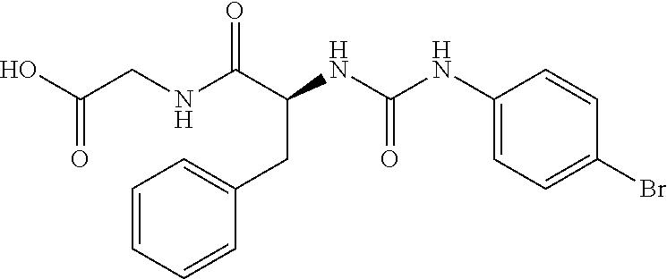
N(C(C(NC(NC1=CC=C(Br)C=C1)=O)CC1=CC=CC=C1)=O)CC(O)=O
